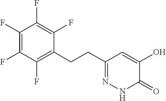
C1(F)=C(F)C(F)=C(CCC2=NNC(=O)C(O)=C2)C(F)=C1F
